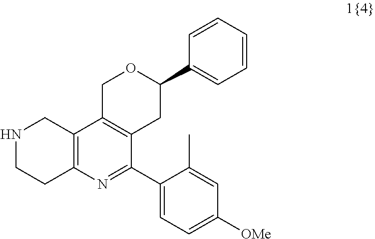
N1CCC2=C(C1)C1=C(CC(C3=CC=CC=C3)OC1)C(C1=CC=C([OMe])C=C1C)=N2
